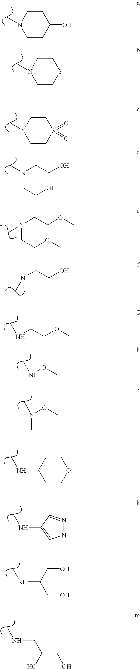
C1CC(O)CCN1C.C1CSCCN1C.C1CS(=O)(=O)CCN1C.N(CCO)(C)CCO.N(CCOC)(C)CCOC.N(CCO)C.N(CCOC)C.C1COCCC1NC.N1N=CC(NC)=C1.N(C(CO)CO)C.CNCC(CO)O.N(OC)C.N(OC)(C)C
